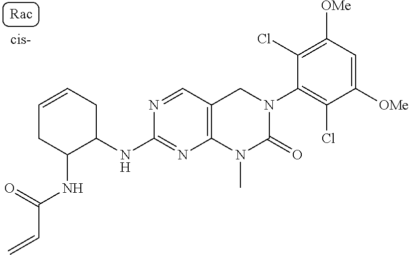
C1(NC(=O)C=C)C(NC2=NC3=C(C=N2)CN(C2=C(Cl)C([OMe])=CC([OMe])=C2Cl)C(=O)N3C)CC=CC1
